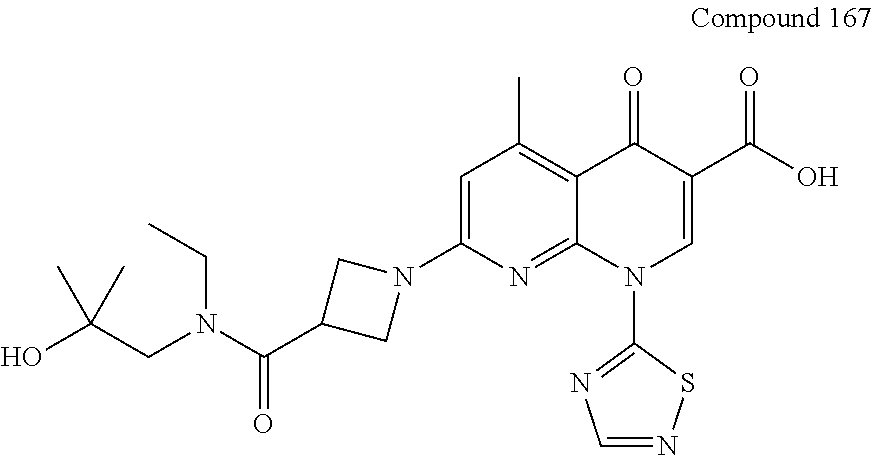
OC(CN(C(C1CN(C2=CC(C)=C3C(=N2)N(C2=NC=NS2)C=C(C(O)=O)C3=O)C1)=O)CC)(C)C
